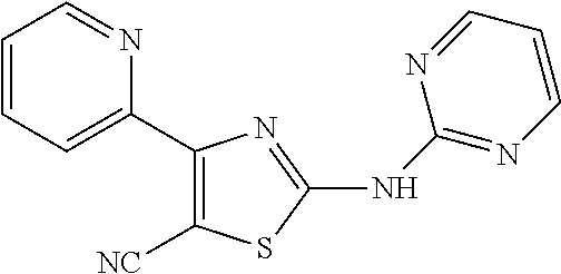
C1=CC=C(C2=C([NC])SC(NC3=NC=CC=N3)=N2)N=C1
